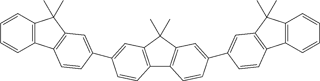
C12=C(C(C)(C)C3=C1C=CC(C1=CC4=C(C5=C(C4(C)C)C=CC=C5)C=C1)=C3)C=C(C1=CC3=C(C4=C(C3(C)C)C=CC=C4)C=C1)C=C2
